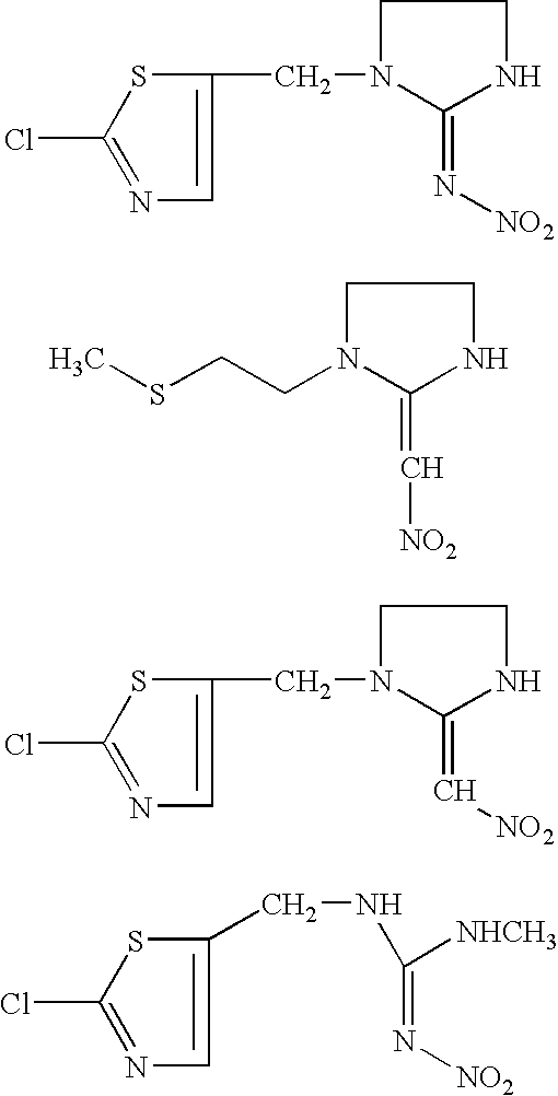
C1(CN2C(=N[NO2])NCC2)=CN=C(Cl)S1.N1(CCSC)C(=C[NO2])NCC1.C1(CN2C(=C[NO2])NCC2)=CN=C(Cl)S1.C1(CNC([NHCH3])=N[NO2])=CN=C(Cl)S1
